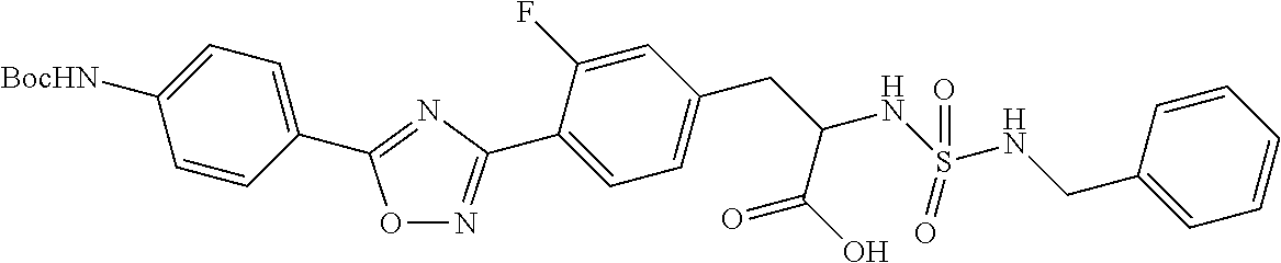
O1N=C(C2=CC=C(CC(NS(NCC3=CC=CC=C3)(=O)=O)C(O)=O)C=C2F)N=C1C1=CC=C([BocHN])C=C1
